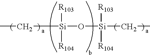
CC[Si](O[Si]([R103])([R104])CC)([R103])[R104]
